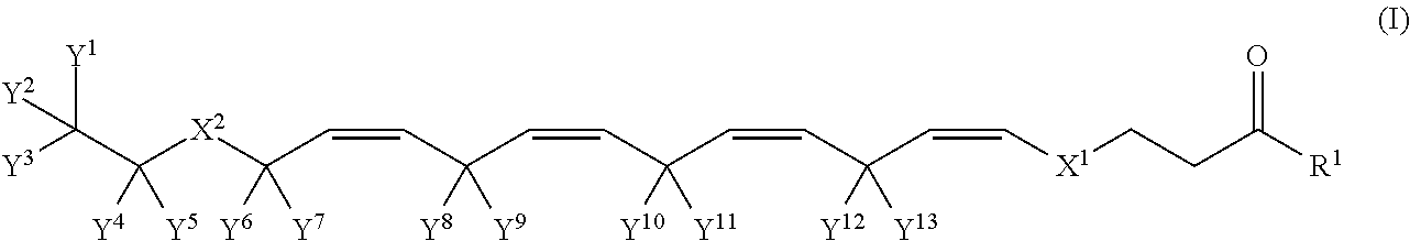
[Y10]C([Y11])(C=CC([Y9])([Y8])C=CC([Y7])([Y6])[X2]C(C([Y3])([Y2])[Y1])([Y4])[Y5])C=CC(C=C[X1]CCC(=O)[R1])([Y13])[Y12]
